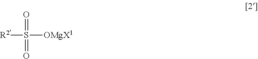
[R2]S([OMgX1])(=O)=O
